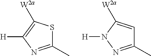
S1C(C)=NC([H])=C1[W2a].C1=C([W2a])N([H])N=C1C
